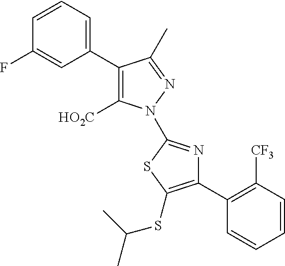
C1(C2=CC=CC(F)=C2)=C([HO2C])N(C2=NC(C3=C([CF3])C=CC=C3)=C(SC(C)C)S2)N=C1C
